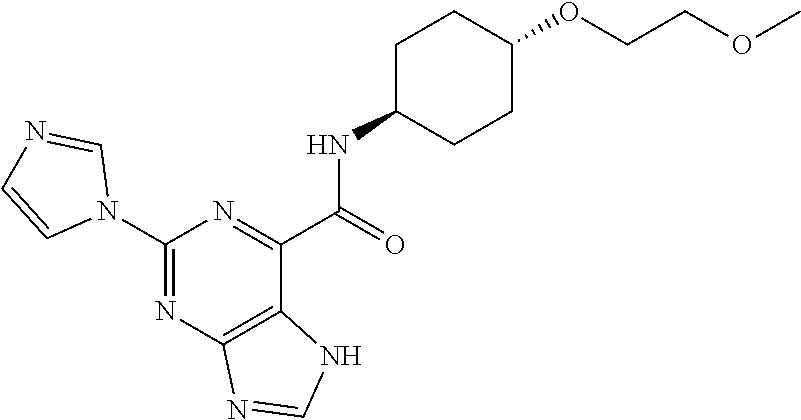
C(COC1CCC(NC(C2=NC(N3C=NC=C3)=NC3=C2NC=N3)=O)CC1)OC
